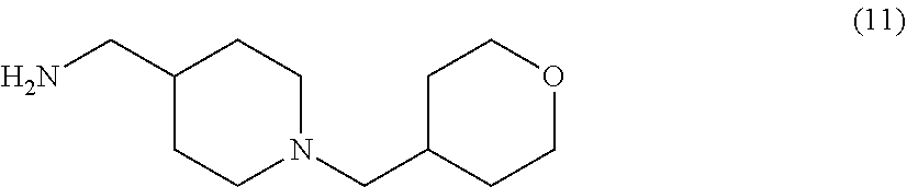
NCC1CCN(CC2CCOCC2)CC1
